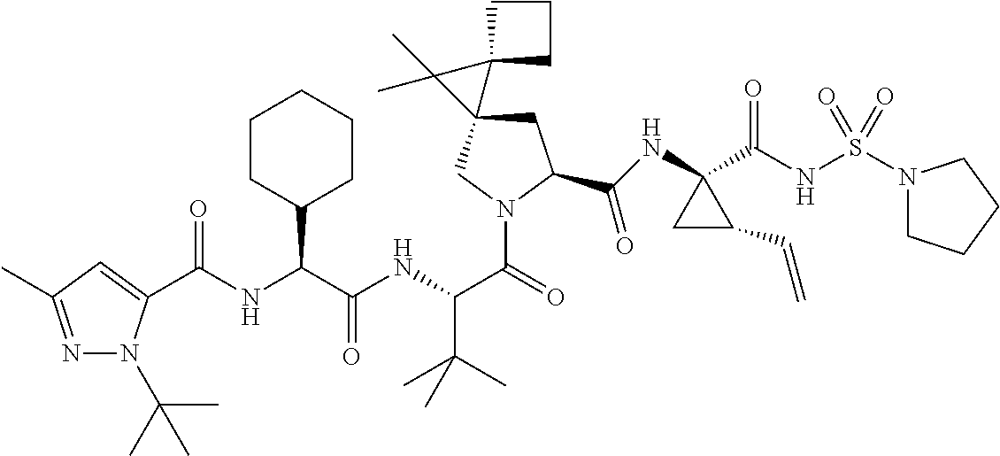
C(=O)(NC(C(NC(C(=O)N1CC2(CC1C(NC1(C(NS(N3CCCC3)(=O)=O)=O)CC1C=C)=O)C1(C2(C)C)CCC1)C(C)(C)C)=O)C1CCCCC1)C1=CC(C)=NN1C(C)(C)C
